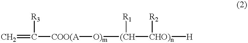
C=C([R3])[COO(A][O)m][(CH]([R1])[CHO)n]([R2])[H]
